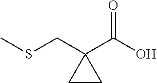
S(CC1(C(O)=O)CC1)C
